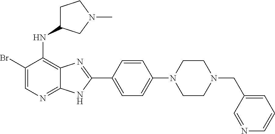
C1(Br)=CN=C2C(=C1NC1CCN(C)C1)N=C(C1=CC=C(N3CCN(CC4=CC=CN=C4)CC3)C=C1)N2
